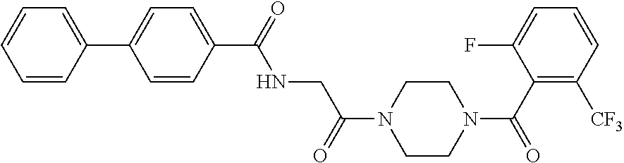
C1=CC(C2=CC=C(C(NCC(N3CCN(C(C4=C([CF3])C=CC=C4F)=O)CC3)=O)=O)C=C2)=CC=C1
